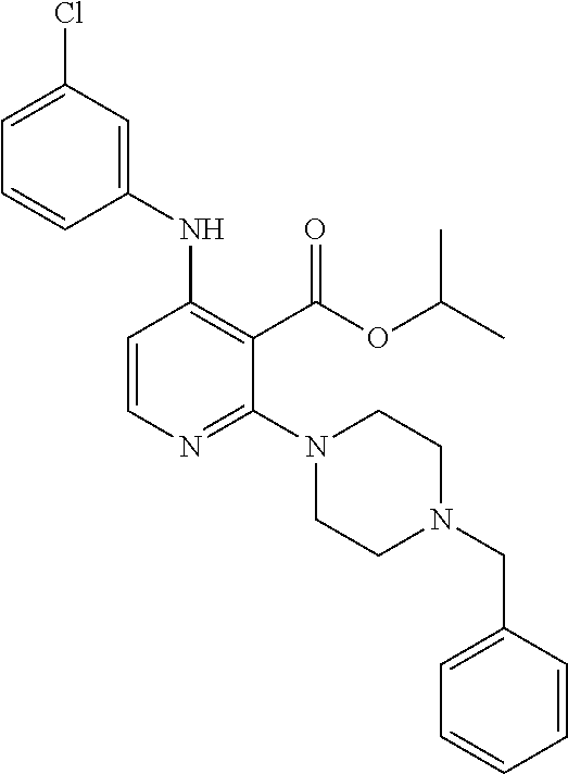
C1(NC2=C(C(OC(C)C)=O)C(N3CCN(CC4=CC=CC=C4)CC3)=NC=C2)=CC(Cl)=CC=C1
